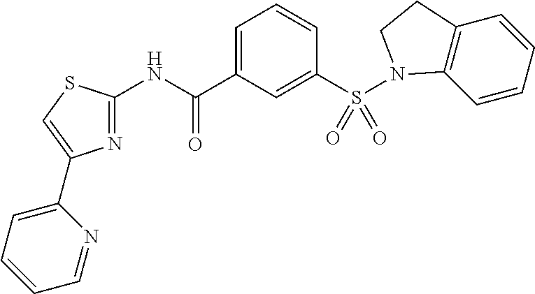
C1=C(C(NC2=NC(C3=CC=CC=N3)=CS2)=O)C=C(S(=O)(=O)N2C3=C(C=CC=C3)CC2)C=C1
